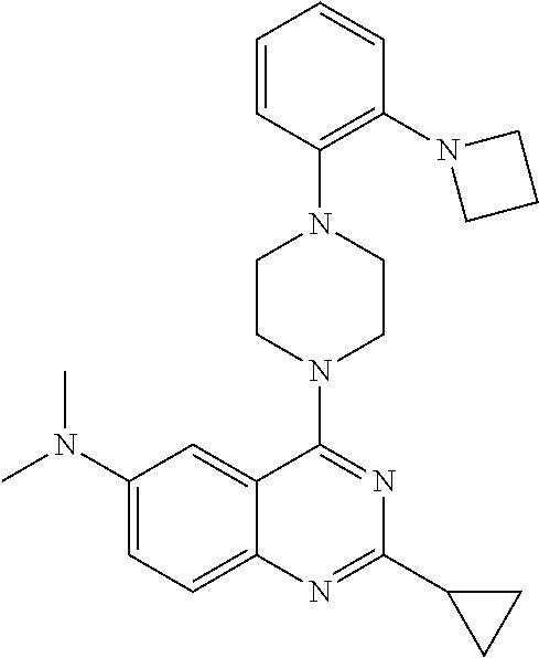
C1(N(C)C)=CC=C2C(=C1)C(N1CCN(C3=C(N4CCC4)C=CC=C3)CC1)=NC(C1CC1)=N2
